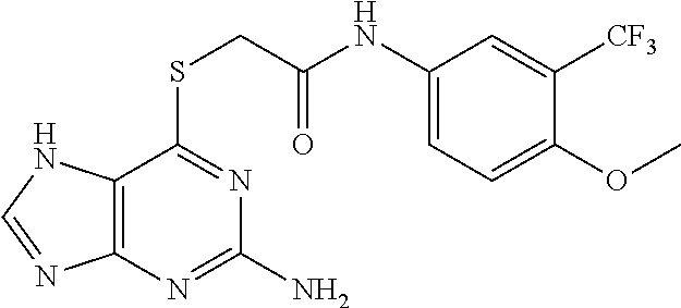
C12=C(N=C(N)N=C1SCC(NC1=CC=C(OC)C([CF3])=C1)=O)N=CN2
